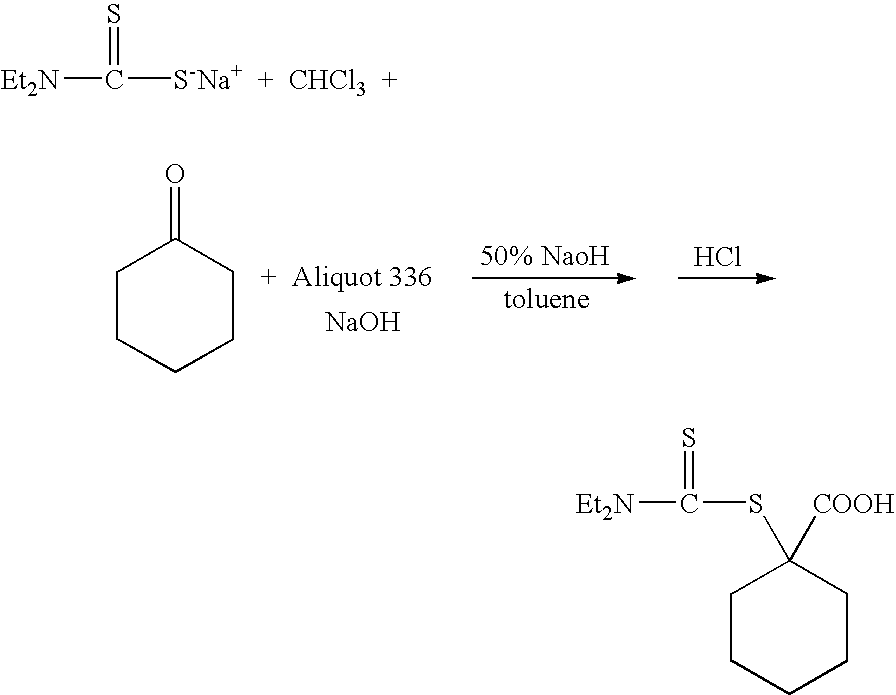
C1CCCCC1=O.[toluene].Cl.[NaOH].C1CCCCC1([COOH])SC([Et2N])=S.[Et2N]C([S-Na+  +  CHCl3  +])=S
